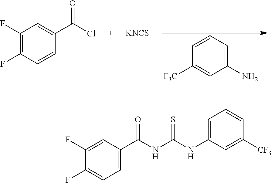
C1(N)=CC=CC([F3C])=C1.C1(F)=C(F)C=CC(C(Cl)=O)=C1.[KNCS].C1(F)=CC(C(NC(NC2=CC=CC([CF3])=C2)=S)=O)=CC=C1F
